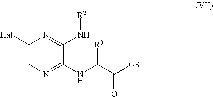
C1([Hal])=CN=C(NC(C([OR])=O)[R3])C(N[R2])=N1
